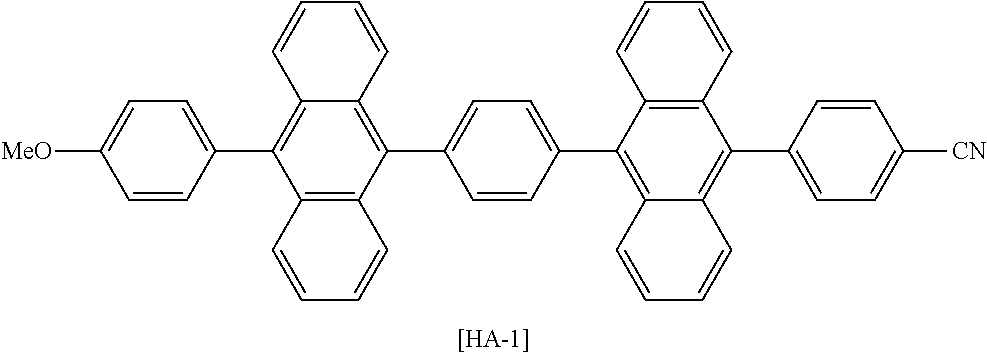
C1=C(C2=C3C(=C(C4=CC=C([MeO])C=C4)C4=C2C=CC=C4)C=CC=C3)C=CC(C2=C3C(=C(C4=CC=C([CN])C=C4)C4=C2C=CC=C4)C=CC=C3)=C1.[[HA-1]]
